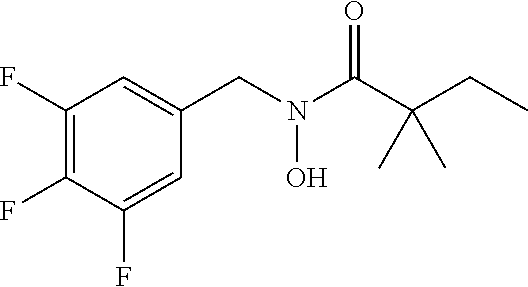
C1(F)=C(F)C=C(CN(C(C(CC)(C)C)=O)O)C=C1F
